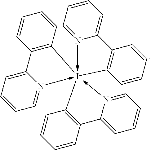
C1=CC=N2->[Ir]34(-N5=CC=CC=C5C5=C3C=CC=C5)(-N3=CC=CC=C3C3=C4C=CC=C3)C3=C(C=CC=C3)C2=C1
